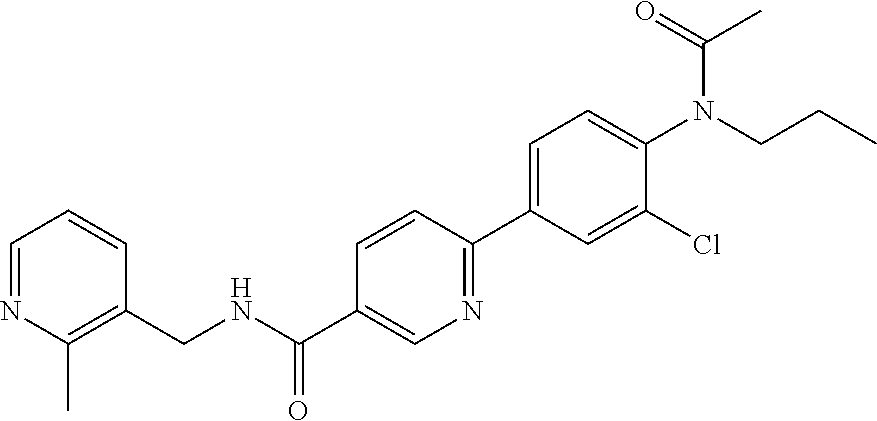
C(CC)N(C1=CC=C(C2=NC=C(C(NCC3=C(C)N=CC=C3)=O)C=C2)C=C1Cl)C(=O)C
